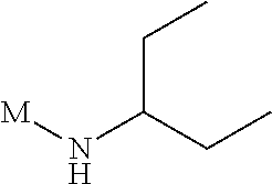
[M]NC(CC)CC
